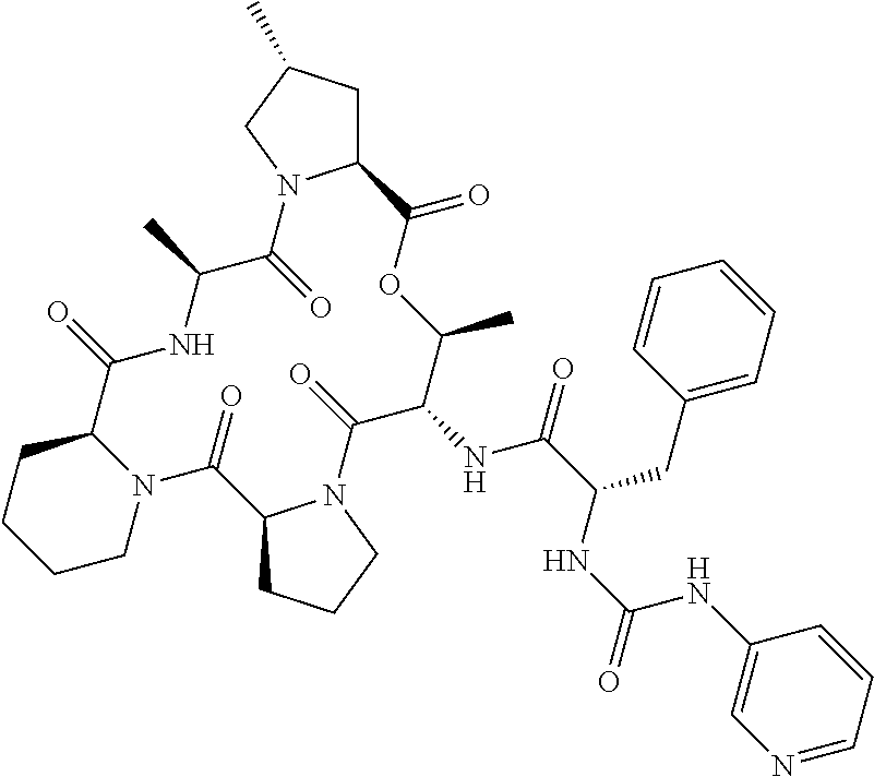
C12CC(C)CN1C(=O)C(C)NC(=O)C1CCCCN1C(=O)C1CCCN1C(=O)C(NC(=O)C(CC1=CC=CC=C1)NC(=O)NC1=CN=CC=C1)C(C)OC2=O
